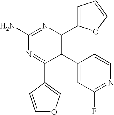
C1(C2=CC(F)=NC=C2)=C(C2=CC=CO2)N=C(N)N=C1C1=COC=C1
